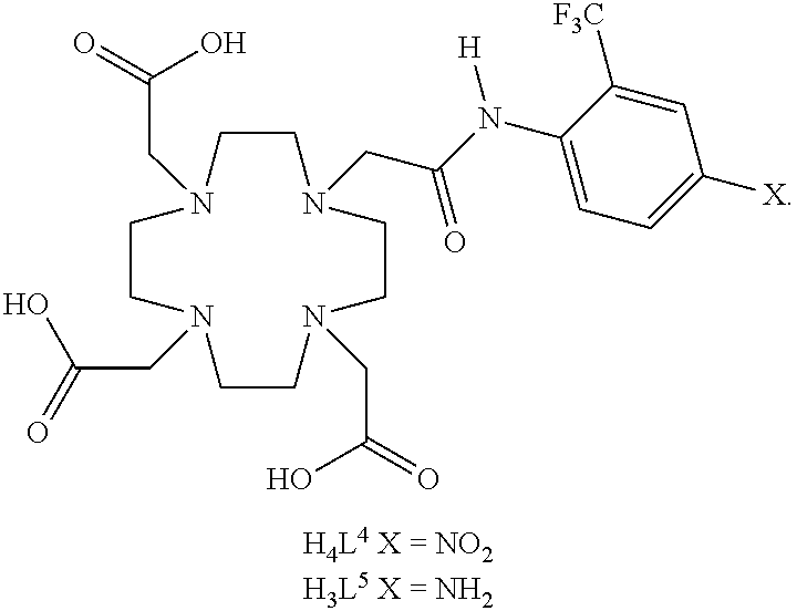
C1CN(CC(N(C2=CC=C([X])C=C2[F3C])[H])=O)CCN(CC(=O)O)CCN(CC(=O)O)CCN1CC(=O)O
